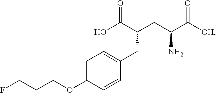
C1(OCCCF)=CC=C(CC(CC(C([OH])=O)N)C(O)=O)C=C1
